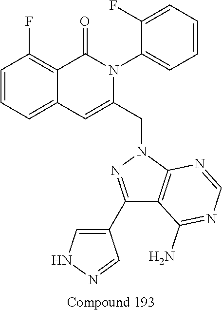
C1=CC=C2C(=C1F)C(=O)N(C1=CC=CC=C1F)C(CN1N=C(C3=CNN=C3)C3=C1N=CN=C3N)=C2
